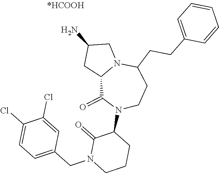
O=C1C(N2C(=O)C3N(C(CCC4=CC=CC=C4)CC2)CC(N)C3)CCCN1CC1=CC=C(Cl)C(Cl)=C1
